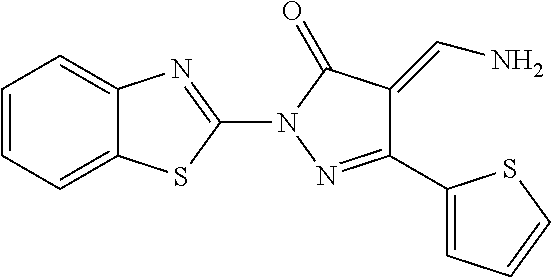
C12=CC=CC=C1SC(N1N=C(C3=CC=CS3)C(=CN)C1=O)=N2
